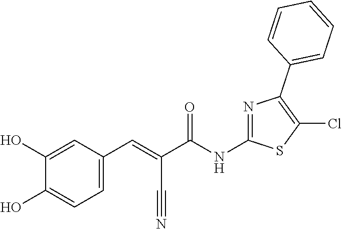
C1(O)=CC(C=C(C(NC2=NC(C3=CC=CC=C3)=C(Cl)S2)=O)C#N)=CC=C1O
